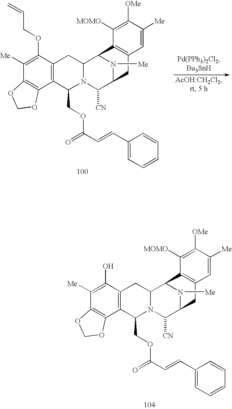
C1([Me])=C(O)C2=C(C3=C1OCO3)C(COC(C=CC1=CC=CC=C1)=O)N1C(C2)C2N([Me])C(C1[CN])CC1=C2C([MOMO])=C([OMe])C([Me])=C1.C1([Me])=C(OCC=C)C2=C(C3=C1OCO3)C(COC(C=CC1=CC=CC=C1)=O)N1C(C2)C2N([Me])C(C1[CN])CC1=C2C([MOMO])=C([OMe])C([Me])=C1
